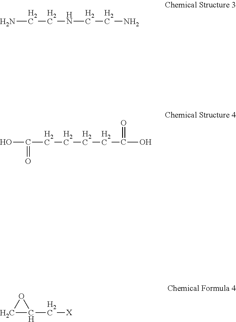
NCCNCCN.C(CCCCC(O)=O)(=O)O.C1C(C[X])O1
